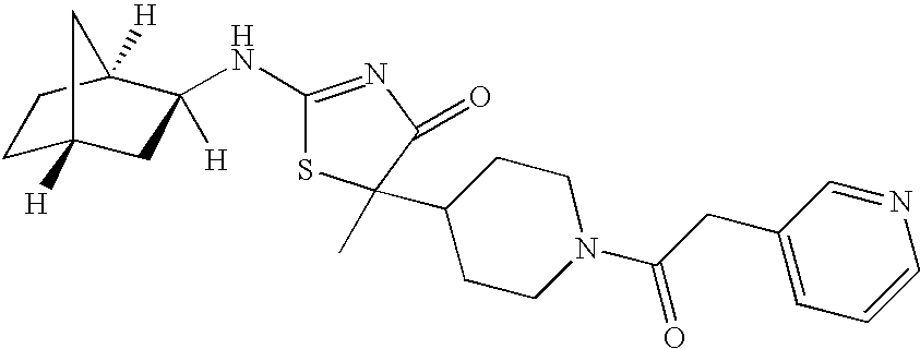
C1C2([H])CC([H])(NC3=NC(=O)C(C)(C4CCN(C(CC5=CC=CN=C5)=O)CC4)S3)C([H])(C1)C2
